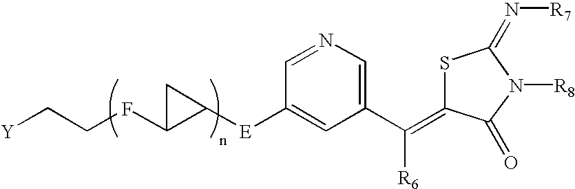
[Y]CCFC1C([E]C2=CC(C([R6])=C3SC(=N[R7])N([R8])C3=O)=CN=C2)C1
